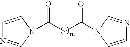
C(CC(=O)N1C=NC=C1)(=O)N1C=NC=C1
